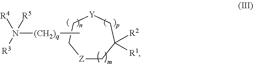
[R5]N([R4])([R3])[(CH2)q]C.[Z]1CC([R2])([R1])C[Y]CC1
